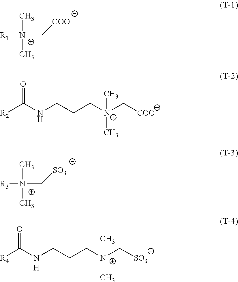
[R1][N+](C[COO])(C)C.[R2]C(NCCC[N+](C[COO])(C)C)=O.[R3][N+](C[SO3])(C)C.[R4]C(=O)NCCC[N+](C[SO3])(C)C
